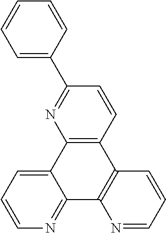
C12=CC=CN=C1C1=C(C3=C2N=C(C2=CC=CC=C2)C=C3)C=CC=N1
